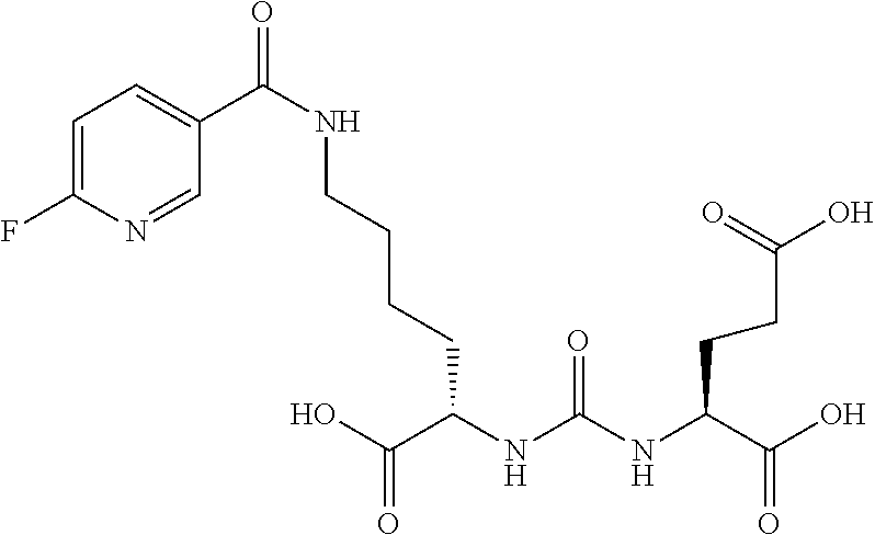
C(NCCCCC(NC(NC(C(O)=O)CCC(=O)O)=O)C(O)=O)(C1=CC=C(F)N=C1)=O
